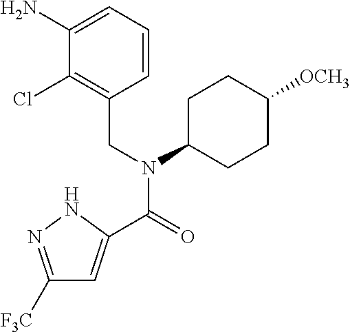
C1([F3C])=NNC(C(=O)N(CC2=C(Cl)C(N)=CC=C2)C2CCC([OCH3])CC2)=C1
